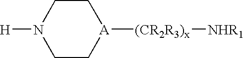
N1([H])CC[A]([(CR2R3)x][NHR1])CC1
